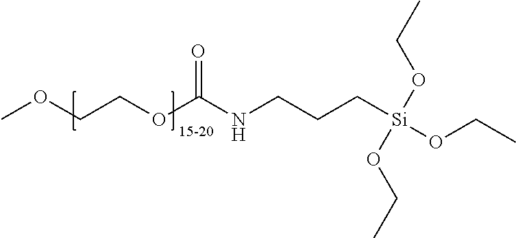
COCCOC(NCCC[Si](OCC)(OCC)OCC)=O
